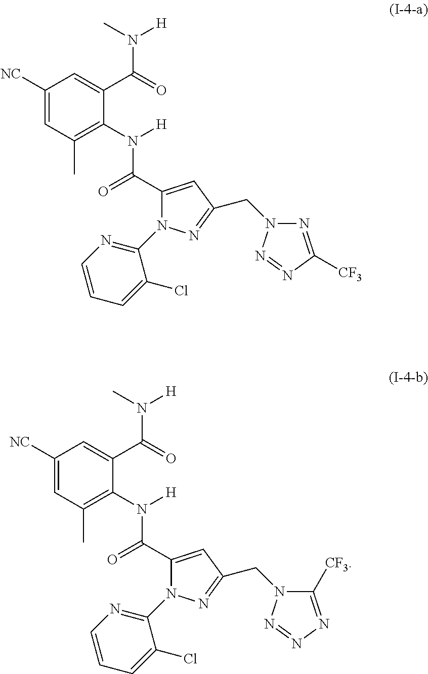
C1([NC])=CC(C)=C(N([H])C(C2=CC(CN3N=C([CF3])N=N3)=NN2C2=NC=CC=C2Cl)=O)C(C(=O)N([H])C)=C1.C1([NC])=CC(C)=C(N([H])C(C2=CC(CN3C([CF3])=NN=N3)=NN2C2=NC=CC=C2Cl)=O)C(C(=O)N([H])C)=C1
